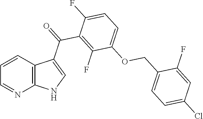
C1=CC2=C(N=C1)NC=C2C(=O)C1=C(F)C(OCC2=CC=C(Cl)C=C2F)=CC=C1F
